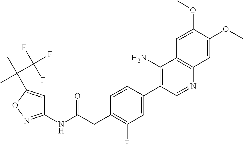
C1(NC(CC2=C(F)C=C(C3=C(N)C4=C(N=C3)C=C(OC)C(OC)=C4)C=C2)=O)=NOC(C(C)(C(F)(F)F)C)=C1
